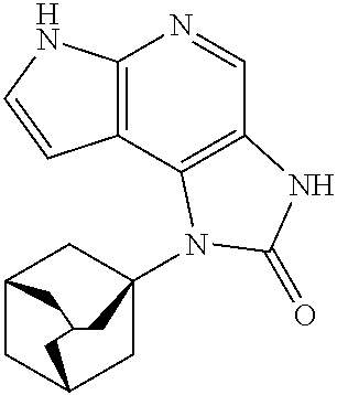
C12=C(NC=C1)N=CC1=C2N(C23CC4CC(C2)CC(C3)C4)C(=O)N1
